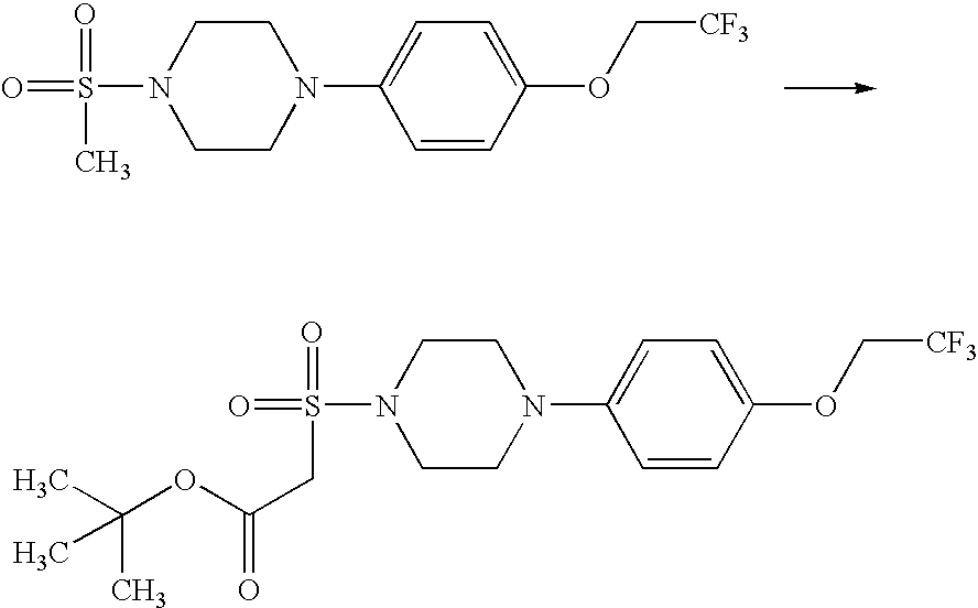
C1CN(C2=CC=C(OC[CF3])C=C2)CCN1S(=O)(C)=O.C1CN(C2=CC=C(OC[CF3])C=C2)CCN1S(=O)(CC(OC(C)(C)C)=O)=O
